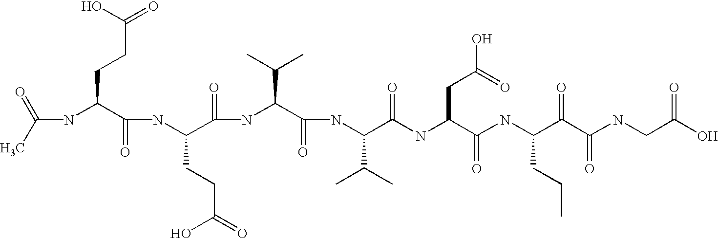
C(NC(C(NC(C(=O)NC(C(=O)NC(C(=O)NC(C(=O)NC(C(C(NCC(O)=O)=O)=O)CCC)CC(O)=O)C(C)C)C(C)C)CCC(=O)O)=O)CCC(=O)O)(C)=O
